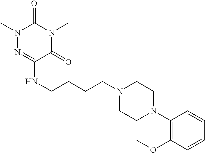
N1(C)N=C(NCCCCN2CCN(C3=C(OC)C=CC=C3)CC2)C(=O)N(C)C1=O
